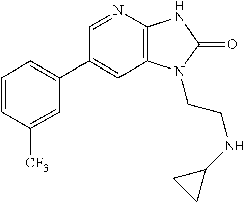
C1(C2=CC=CC([CF3])=C2)=CC2=C(N=C1)NC(=O)N2CCNC1CC1
